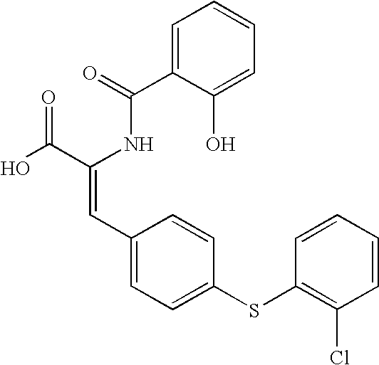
C1=C(C(=O)NC(C(O)=O)=CC2=CC=C(SC3=C(Cl)C=CC=C3)C=C2)C(O)=CC=C1
